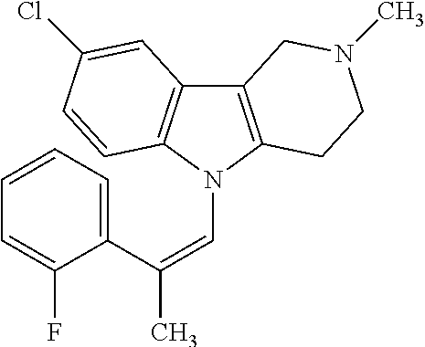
C12=C(N(C=C(C)C3=CC=CC=C3F)C3=C1C=C(Cl)C=C3)CCN(C)C2
